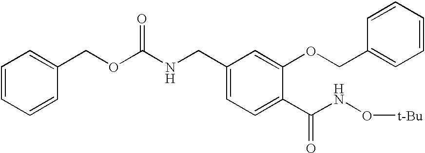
C1=CC=CC(COC(NCC2=CC=C(C(NO[t-Bu])=O)C(OCC3=CC=CC=C3)=C2)=O)=C1
